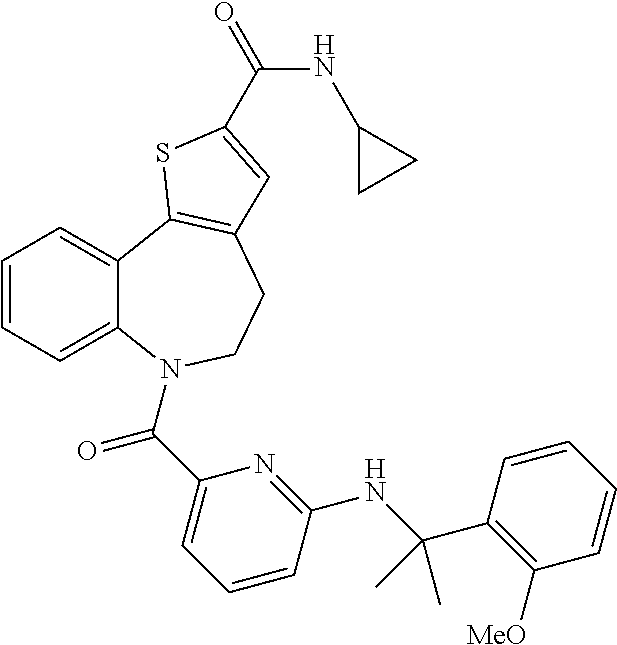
C1=CC=C2C(=C1)C1=C(CCN2C(C2=CC=CC(NC(C3=C([MeO])C=CC=C3)(C)C)=N2)=O)C=C(C(=O)NC2CC2)S1
